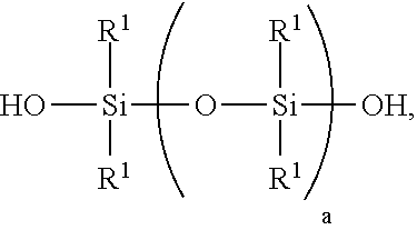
O[Si](O[Si]([OH])([R1])[R1])([R1])[R1]
